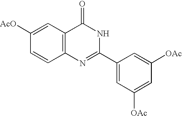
C1([AcO])=CC2=C(C=C1)N=C(C1=CC([OAc])=CC([OAc])=C1)NC2=O
